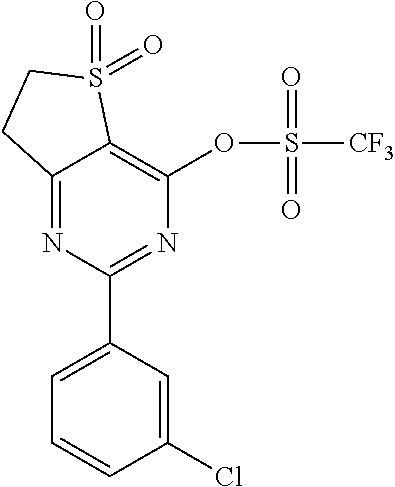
C12=NC(C3=CC=CC(Cl)=C3)=NC(OS(=O)(=O)[CF3])=C1S(=O)(=O)CC2
